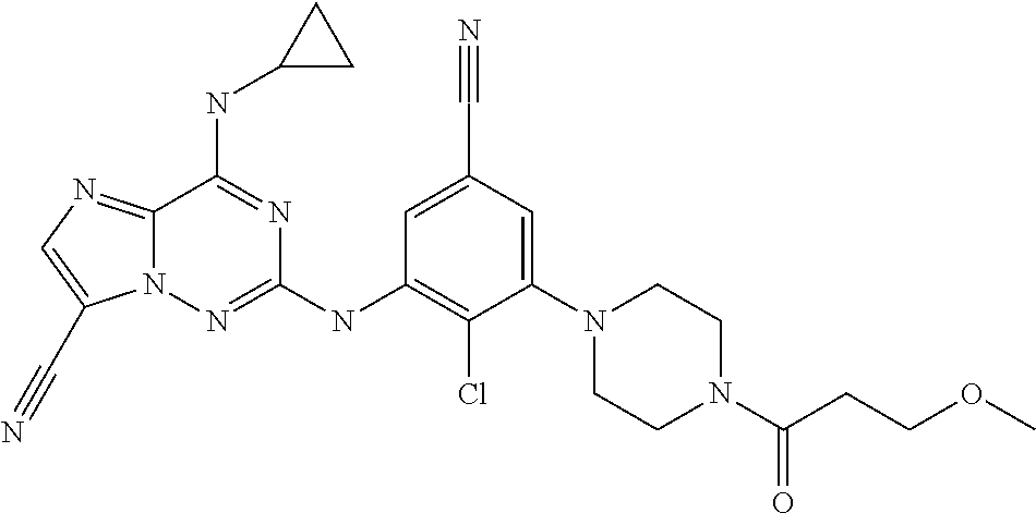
C12=NC=C(C#N)N1N=C(NC1=C(Cl)C(N3CCN(C(CCOC)=O)CC3)=CC(C#N)=C1)N=C2NC1CC1
